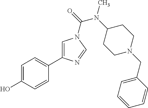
C1=C(O)C=CC(C2=CN(C(=O)N(C3CCN(CC4=CC=CC=C4)CC3)C)C=N2)=C1
